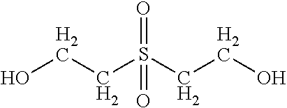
OCCS(CCO)(=O)=O
